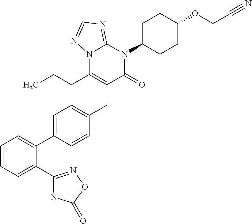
N12C(CCC)=C(CC3=CC=C(C4=CC=CC=C4C4=NOC(=O)N4)C=C3)C(=O)N(C3CCC(OCC#N)CC3)C1=NC=N2
